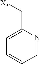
C1=NC(C[X3])=CC=C1
